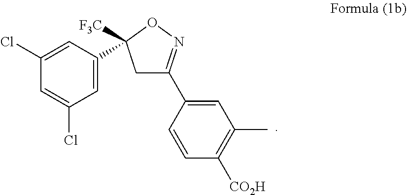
[CO2H]C1=C(C)C=C(C2=NOC([F3C])(C3=CC(Cl)=CC(Cl)=C3)C2)C=C1
